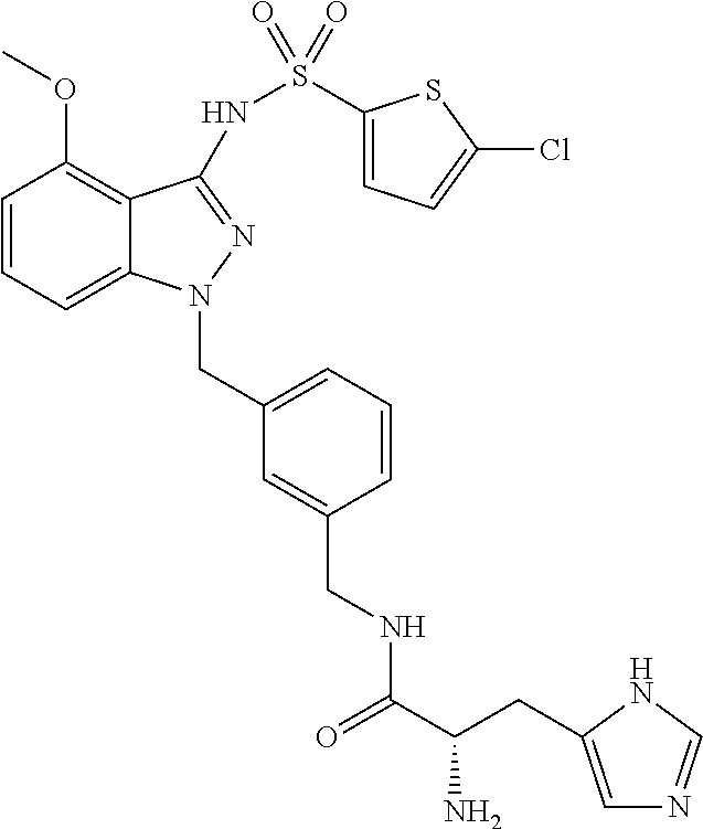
C1=CC=C2C(=C1OC)C(NS(C1=CC=C(Cl)S1)(=O)=O)=NN2CC1=CC=CC(CNC(C(CC2=CN=CN2)N)=O)=C1
